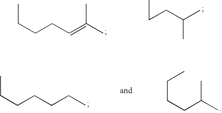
C(CC=C(C)C)CC.CCCC(C)C.CCCCCCC.C(CCC(C)C)C
